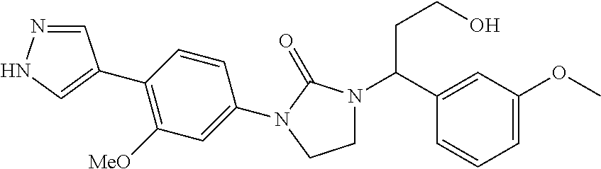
C1(C2=CNN=C2)=C([MeO])C=C(N2C(=O)N(C(CCO)C3=CC(OC)=CC=C3)CC2)C=C1
